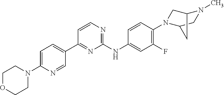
C1(N2CCOCC2)=CC=C(C2=NC(NC3=CC(F)=C(N4CC5N(C)CC4C5)C=C3)=NC=C2)C=N1
